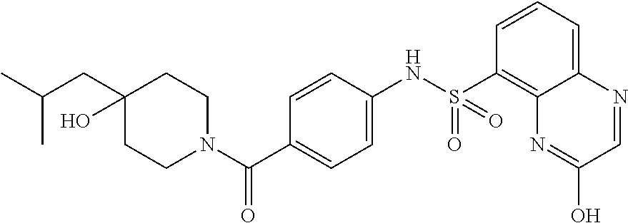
C1CN(C(C2=CC=C(NS(=O)(=O)C3=C4C(=CC=C3)N=CC(O)=N4)C=C2)=O)CCC1(O)CC(C)C
